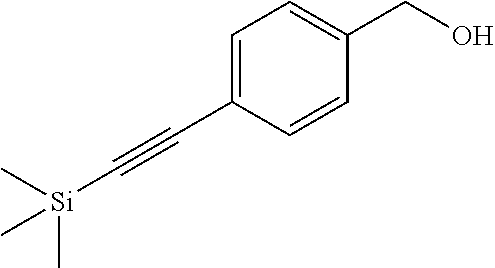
C1(C#C[Si](C)(C)C)=CC=C(CO)C=C1
